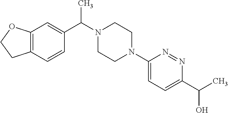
C12=C(C=CC(C(N3CCN(C4=CC=C(C(O)C)N=N4)CC3)C)=C1)CCO2
